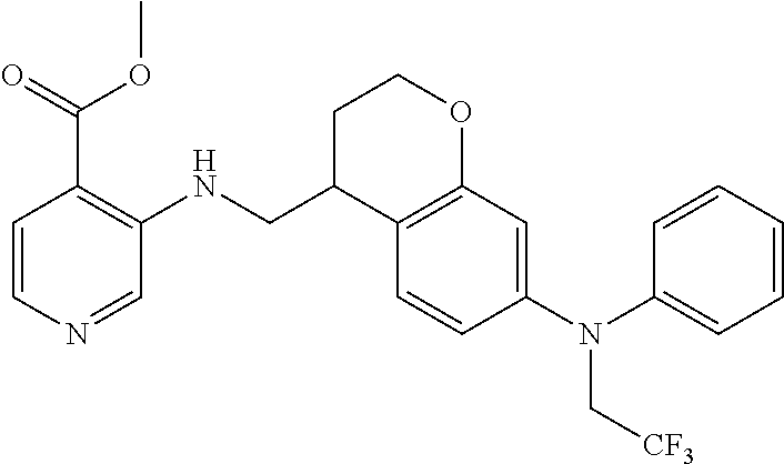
C1=CN=CC(NCC2C3=C(OCC2)C=C(N(C2=CC=CC=C2)C[CF3])C=C3)=C1C(=O)OC
